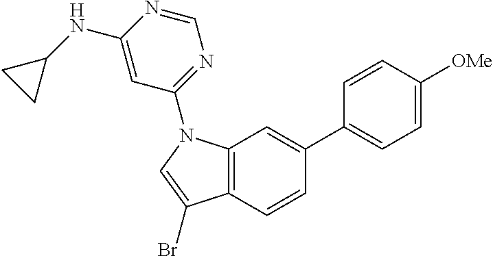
C12=C(C=CC(C3=CC=C([OMe])C=C3)=C1)C(Br)=CN2C1=NC=NC(NC2CC2)=C1
